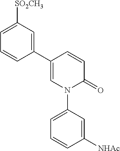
C1(C2=CC([SO2CH3])=CC=C2)=CN(C2=CC=CC([NHAc])=C2)C(=O)C=C1
